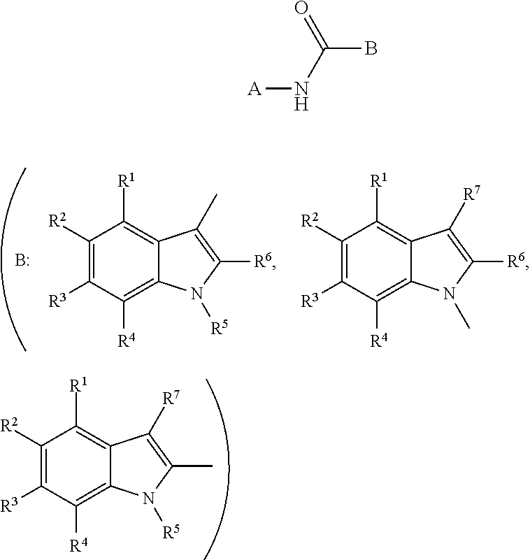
C1([R2])=C([R3])C([R4])=C2C(=C1[R1])C(C)=C([R6])N2[R5].C1([R2])=C([R3])C([R4])=C2C(=C1[R1])C([R7])=C([R6])N2C.B.C1([R2])=C([R3])C([R4])=C2C(=C1[R1])C([R7])=C(C)N2[R5].[A]NC(B)=O
